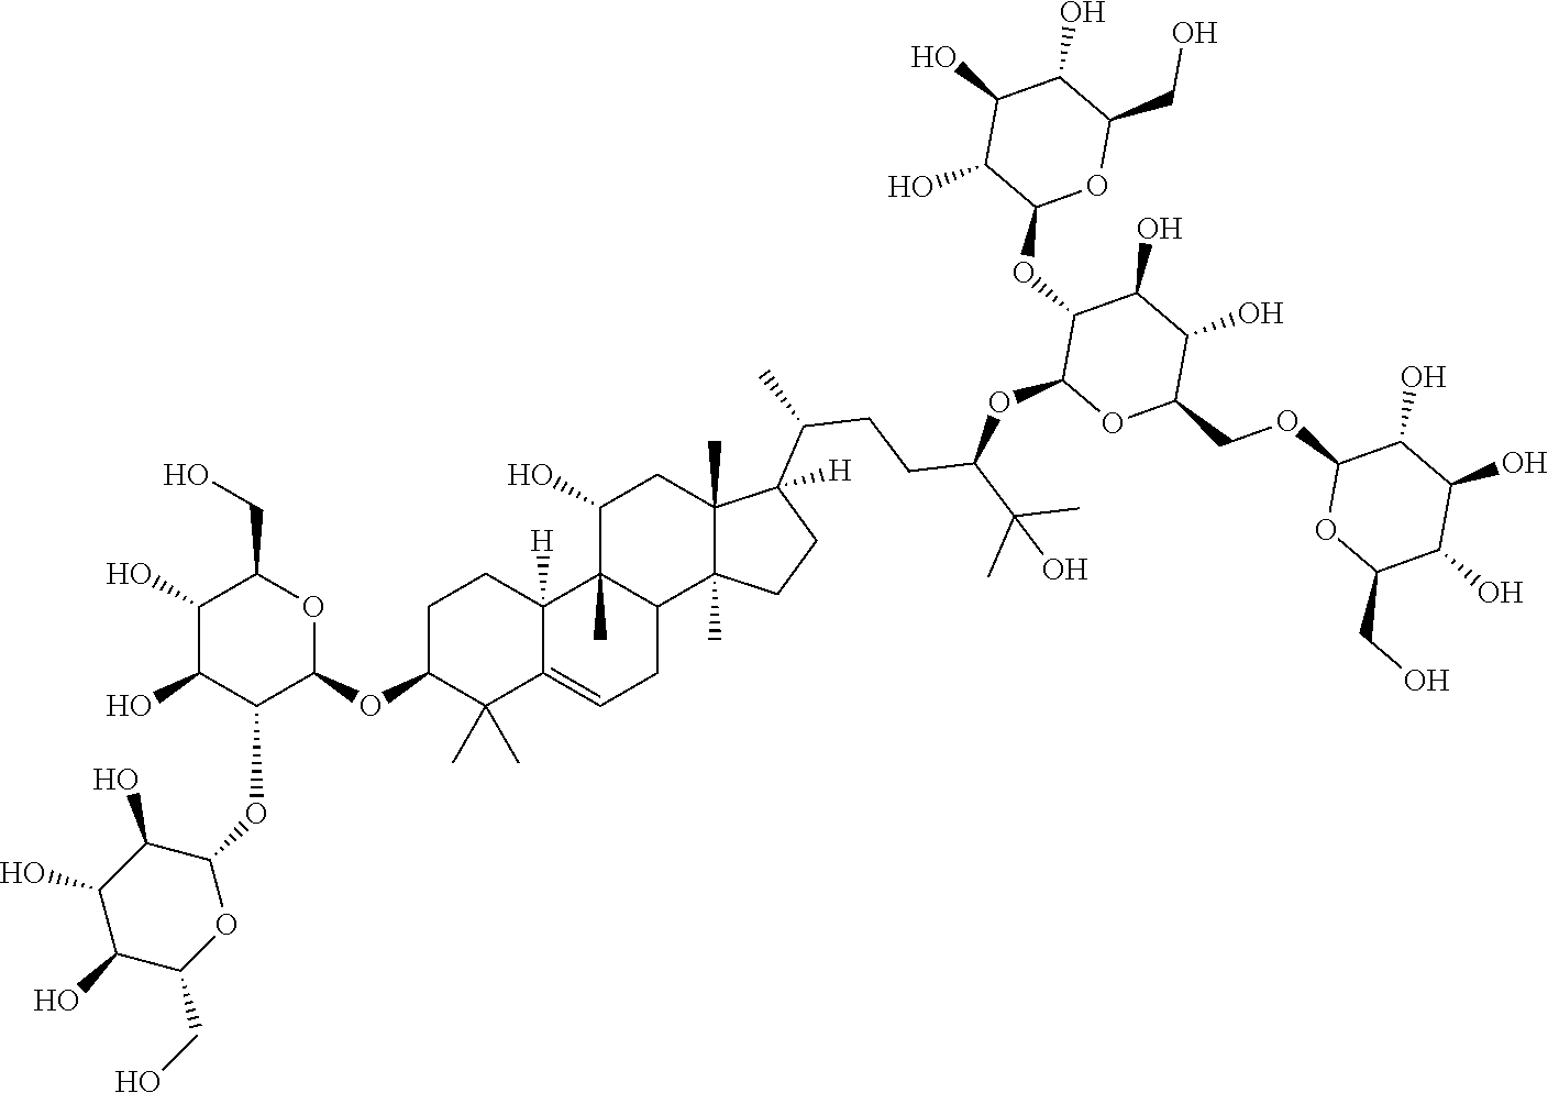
C(C1C(O)C(O)C(OC2C(O)C(O)C(O)C(CO)O2)C(OC2C(C)(C)C3=CCC4C(C)(C3([H])CC2)C(O)CC2(C)C4(C)CCC2([H])C(CCC(OC2C(OC3OC(CO)C(O)C(O)C3O)C(O)C(O)C(COC3OC(CO)C(O)C(O)C3O)O2)C(C)(C)O)C)O1)O
